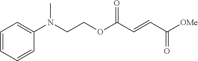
N(CCOC(C=CC([OMe])=O)=O)(C1=CC=CC=C1)C
